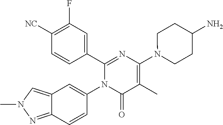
C1(C2=CC(F)=C([CN])C=C2)=NC(N2CCC(N)CC2)=C(C)C(=O)N1C1=CC2=CN(C)N=C2C=C1
